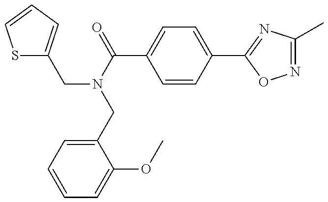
S1C(CN(CC2=CC=CC=C2OC)C(=O)C2=CC=C(C3=NC(C)=NO3)C=C2)=CC=C1
